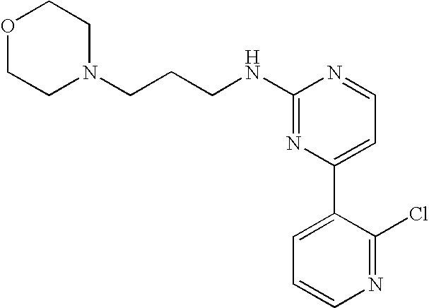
C1(NCCCN2CCOCC2)=NC(C2=CC=CN=C2Cl)=CC=N1
